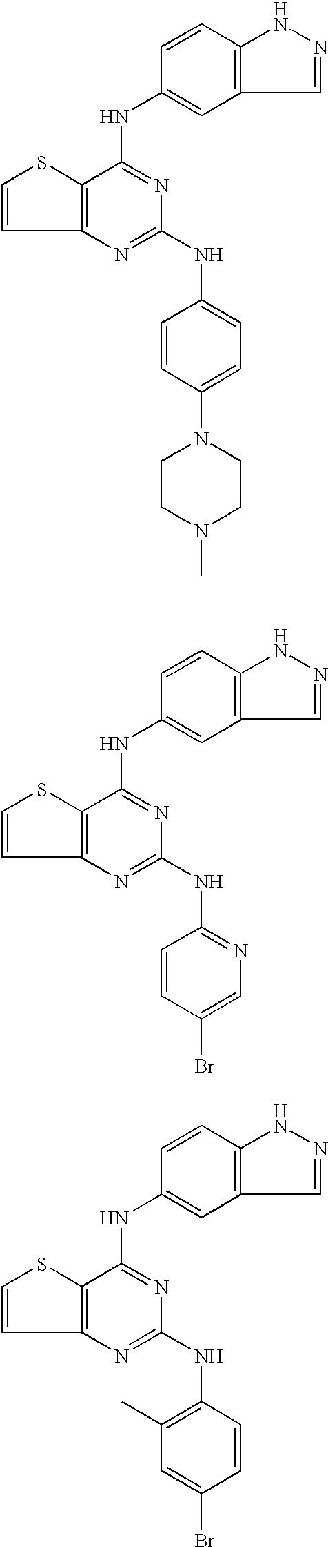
C12=C(N=C(NC3=CC=C(N4CCN(C)CC4)C=C3)N=C1NC1=CC3=C(C=C1)NN=C3)C=CS2.C12=C(N=C(NC3=NC=C(Br)C=C3)N=C1NC1=CC3=C(C=C1)NN=C3)C=CS2.C12=C(N=C(NC3=C(C)C=C(Br)C=C3)N=C1NC1=CC3=C(C=C1)NN=C3)C=CS2
